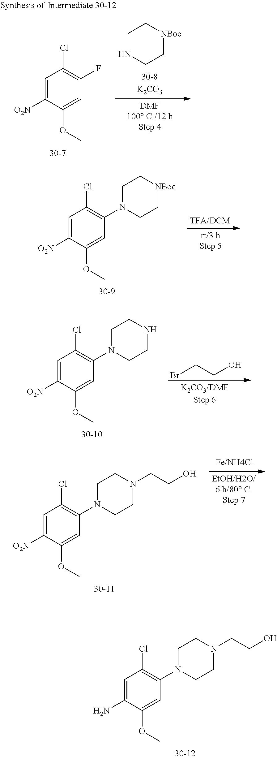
C1(F)=C(Cl)C=C([O2N])C(OC)=C1.C1CNCC[NBoc]1.C1(N2CC[NBoc]CC2)=C(Cl)C=C([O2N])C(OC)=C1.C1(N2CCNCC2)=C(Cl)C=C([O2N])C(OC)=C1.BrCCO.C1(N2CCN(CCO)CC2)=C(Cl)C=C([O2N])C(OC)=C1.C1(N2CCN(CCO)CC2)=C(Cl)C=C(N)C(OC)=C1
